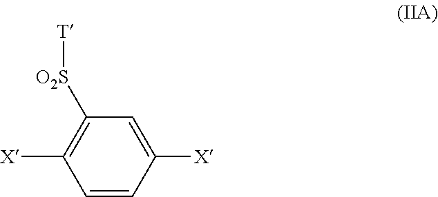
[X]C1=C([O2S][T])C=C([X])C=C1
